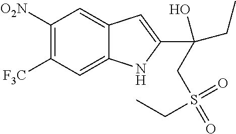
C1([O2N])=C([F3C])C=C2C(=C1)C=C(C(O)(CC)CS(=O)(=O)CC)N2
